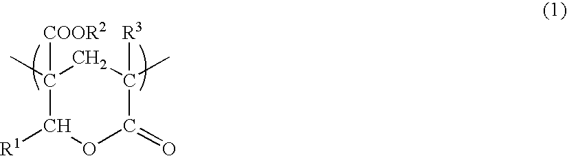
[R1]C1OC(=O)C([R3])(C)CC1([COOR2])C
